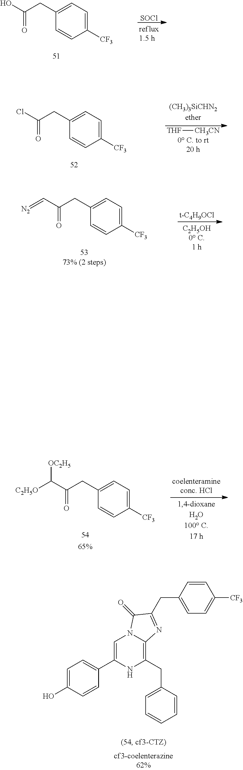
C1=C(O)C=CC(C2=CN3C(=C(CC4=CC=CC=C4)N2)N=C(CC2=CC=C([CF3])C=C2)C3=O)=C1.C1(CC(O)=O)=CC=C([CF3])C=C1.[SOCl].C1(CC(Cl)=O)=CC=C([CF3])C=C1.[THF][CH3CN].C1(CC(C=[N2])=O)=CC=C([CF3])C=C1.[t-C4H9OCl].C1(CC(=O)C([C2H5O])[OC2H5])=CC=C([CF3])C=C1
